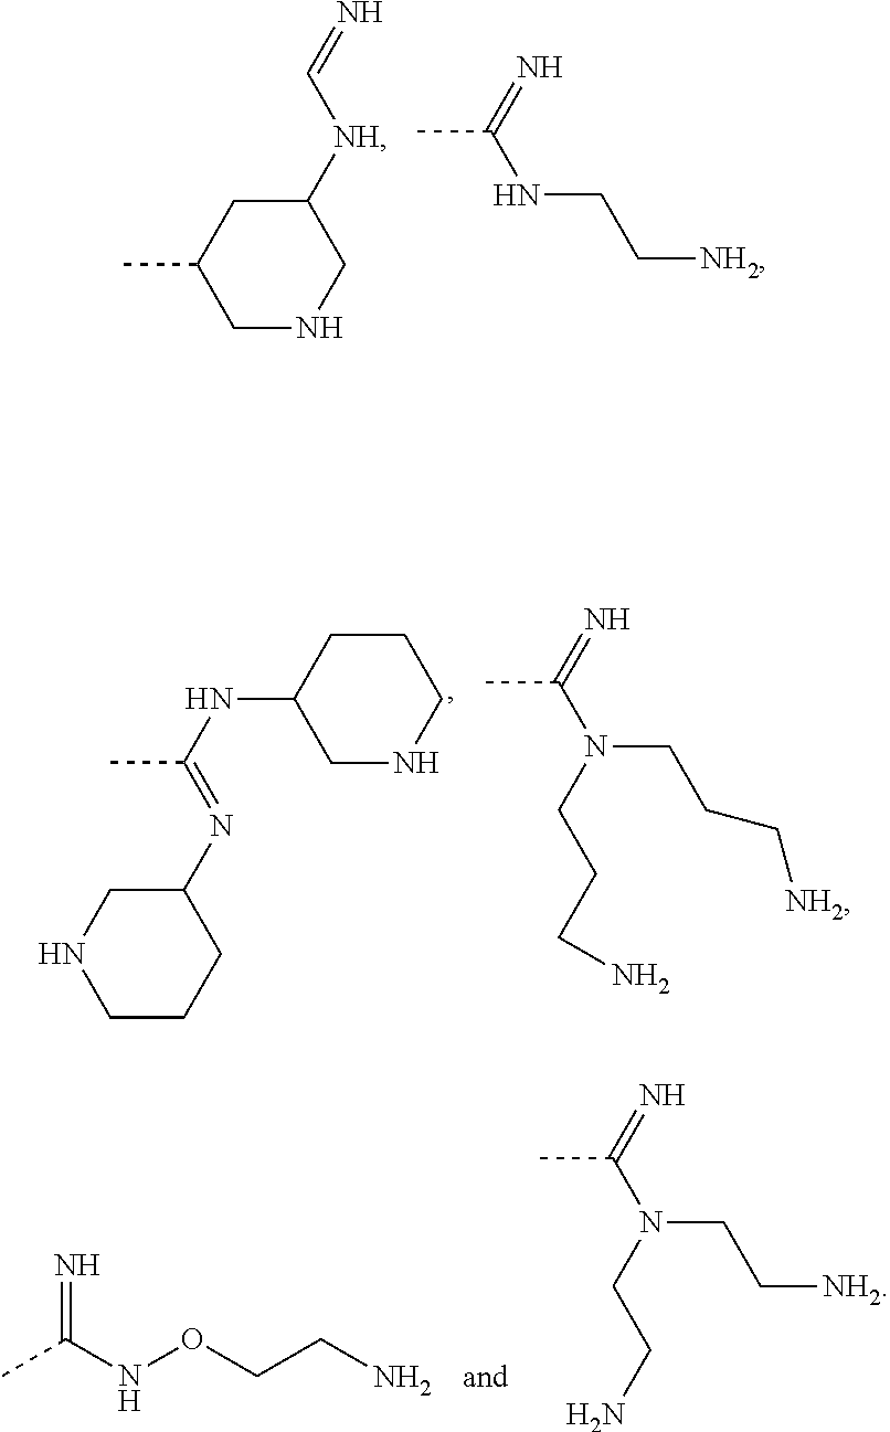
C1NCC([NH]C=N)CC1C.CC(=N)NCC[NH2].C1CCC(N=C(NC2CNCCC2)C)CN1.CC(=N)N(CCC[NH2])CCCN.CC(NOCCN)=N.CC(N(CC[NH2])CCN)=N
